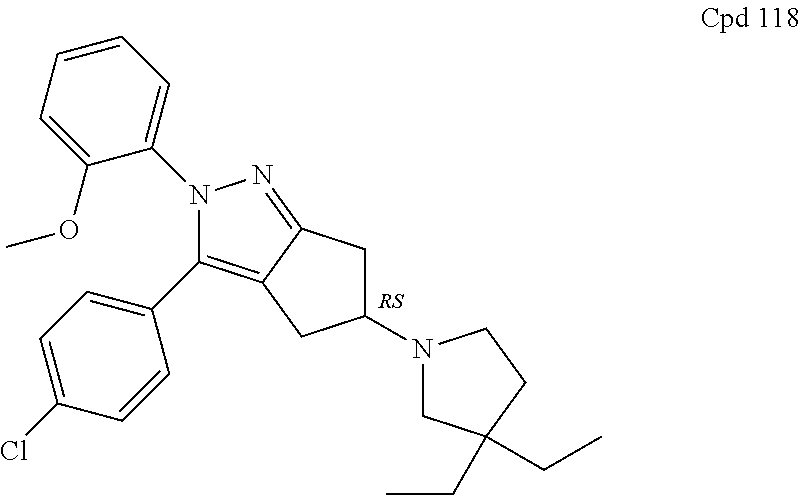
C12=C(C3=CC=C(Cl)C=C3)N(C3=CC=CC=C3OC)N=C1CC(N1CC(CC)(CC)CC1)C2
